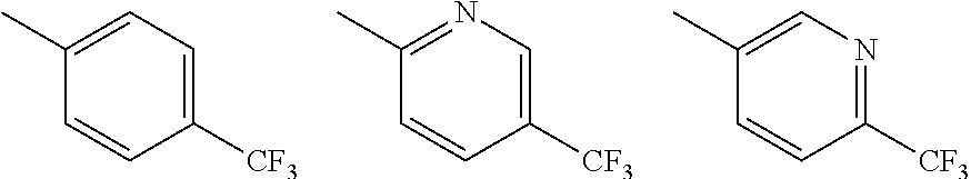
C1(C)=CC=C([CF3])C=C1.C1(C)=NC=C([CF3])C=C1.C1(C)=CN=C([CF3])C=C1
